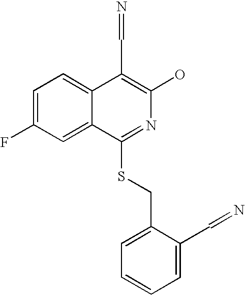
C1=C(F)C=C2C(=C1)C(C=N)=C(O)N=C2SCC1=CC=CC=C1C=N
